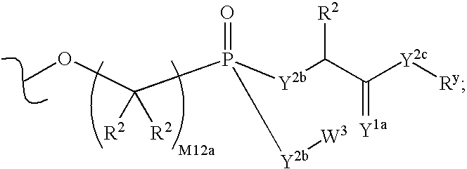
COC(P([Y2b]C(C([Y2c][Ry])=[Y1a])[R2])(=O)[Y2b][W3])([R2])[R2]
